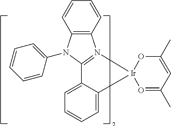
C1=CC(N2C3=N(C4=C2C=CC=C4)[Ir]2(C4=CC=CC=C43)O=C(C)C=C(C)O2)=CC=C1
